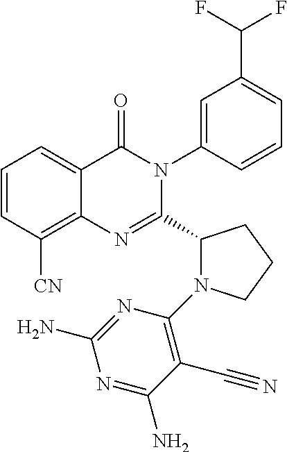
C1=CC=C2C(=C1[CN])N=C(C1N(C3=C(C#N)C(N)=NC(N)=N3)CCC1)N(C1=CC(C(F)F)=CC=C1)C2=O
